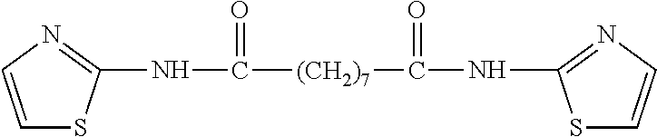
C1=CN=C(NC([(CH2)7]C(NC2=NC=CS2)=O)=O)S1
